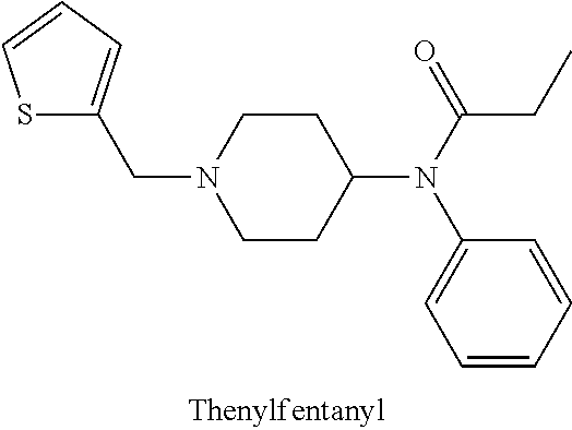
C1CC(N(C(=O)CC)C2=CC=CC=C2)CCN1CC1=CC=CS1
